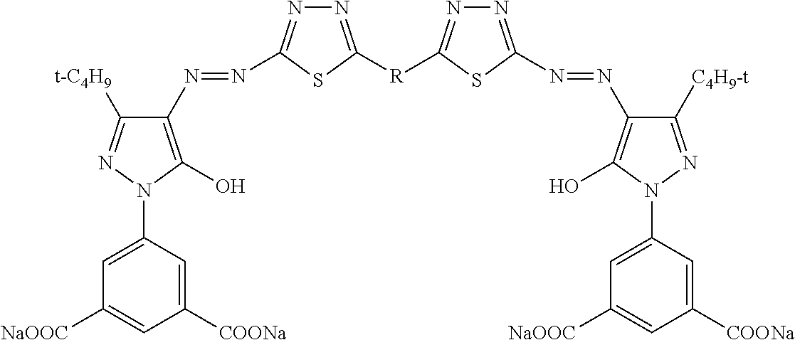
C1([t-C4H9])=NN(C2=CC([NaOOC])=CC([COONa])=C2)C(O)=C1N=NC1=NN=C([R]C2=NN=C(N=NC3=C(O)N(C4=CC([NaOOC])=CC([COONa])=C4)N=C3[C4H9-t])S2)S1
